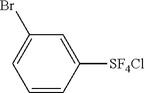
C1=CC([SF4Cl])=CC(Br)=C1
